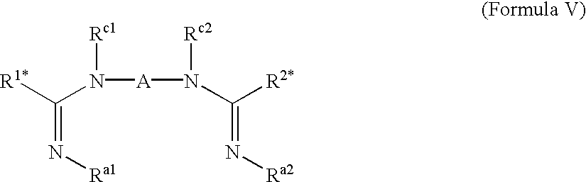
[R1*]C(N([A]N([Rc2])C([R2*])=N[Ra2])[Rc1])=N[Ra1]
